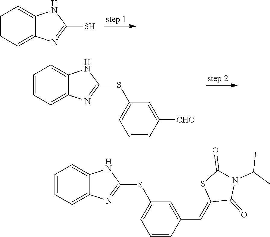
C1=CC=C2C(=C1)NC(S)=N2.C1=CC=C2C(=C1)NC(SC1=CC=CC([CHO])=C1)=N2.C1=CC=C2C(=C1)NC(SC1=CC=CC(C=C3SC(=O)N(C(C)C)C3=O)=C1)=N2
